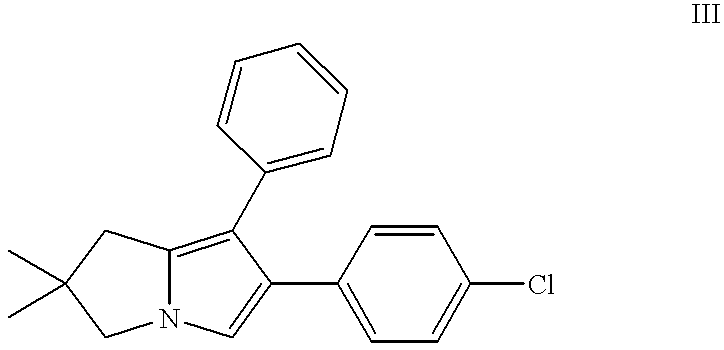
C12=C(C3=CC=CC=C3)C(C3=CC=C(Cl)C=C3)=CN1CC(C)(C)C2
